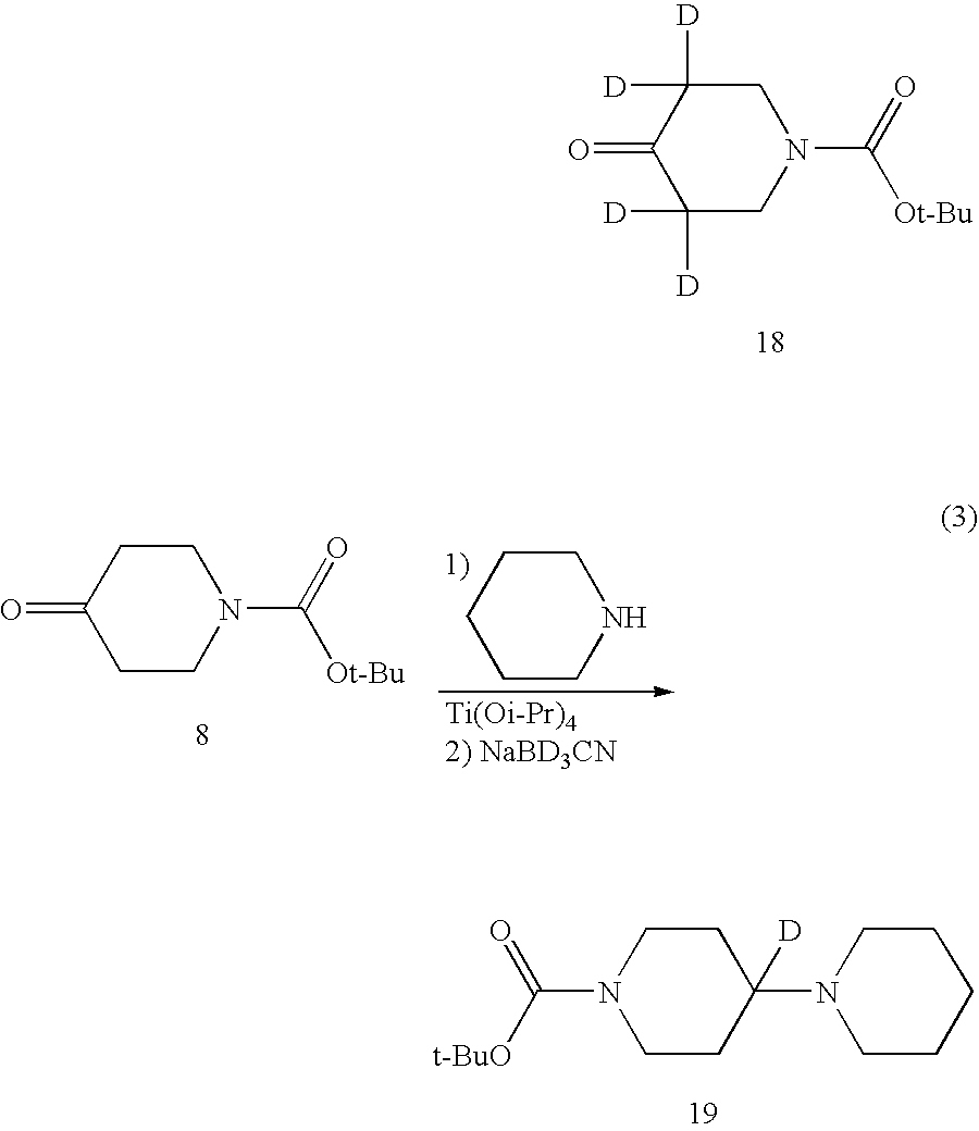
C1([D])([D])C(=O)C([D])([D])CN(C(=O)[Ot-Bu])C1.C1CN(C(=O)[t-BuO])CCC1(N1CCCCC1)[D].C1CC(=O)CCN1C(=O)[Ot-Bu].C1CCCCN1.[Ti(Oi-Pr)42) NaBD3CN]
